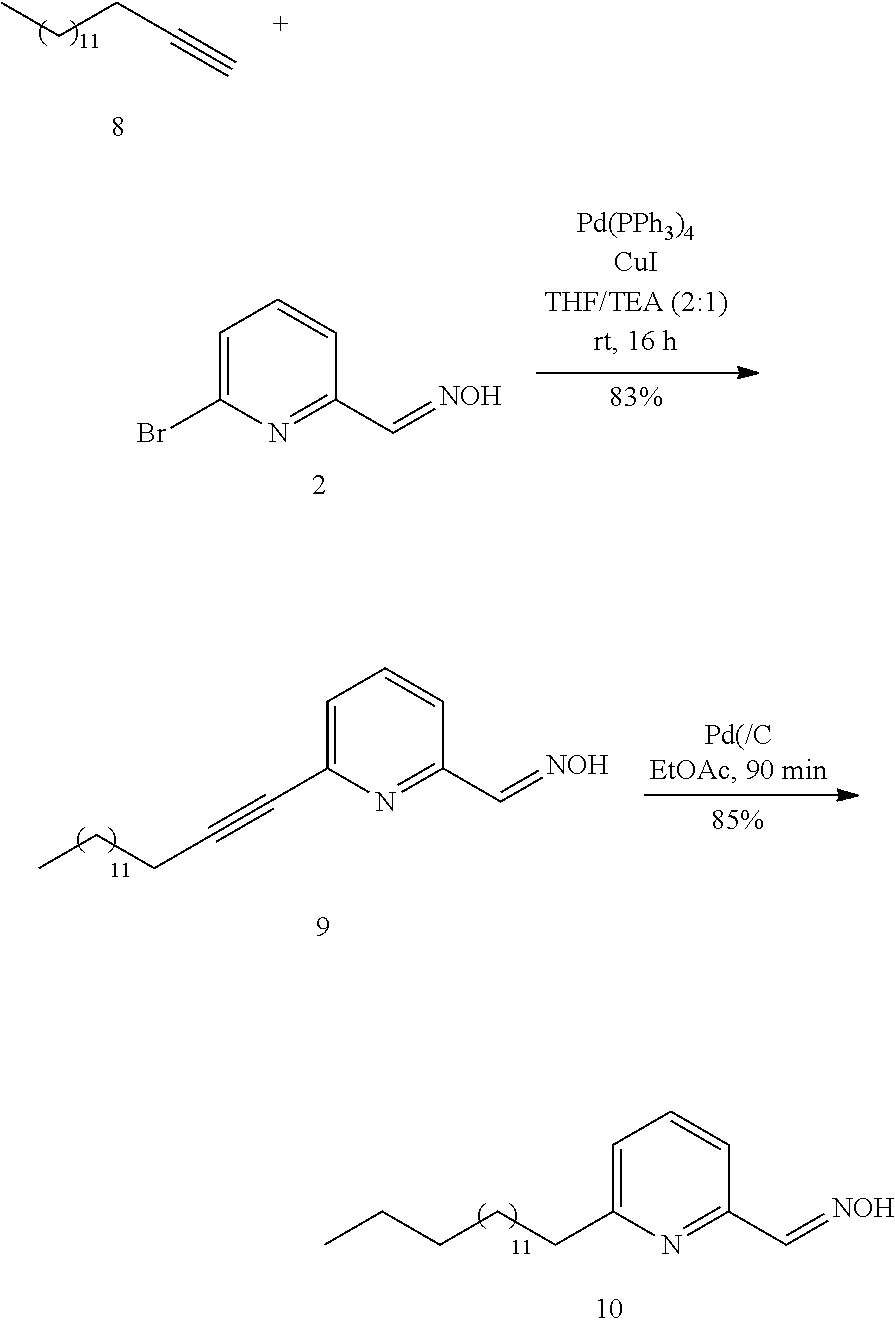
CCCC#C.C1=C(Br)N=C(C=[NOH])C=C1.C1=C(C#CCCC)N=C(C=[NOH])C=C1.C1=C(CCCCC)N=C(C=[NOH])C=C1
